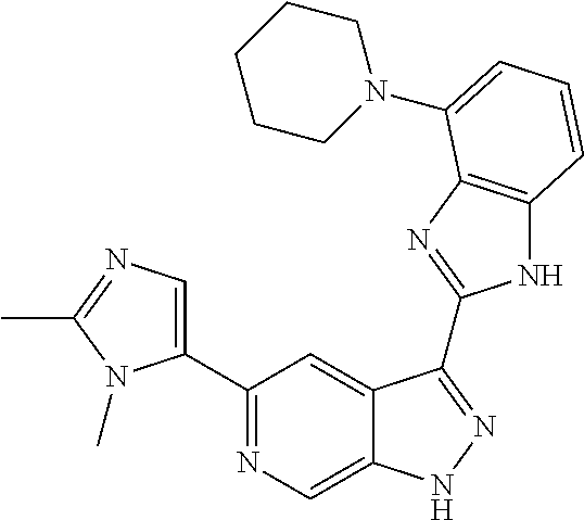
C1(C2=NC=C3C(=C2)C(C2=NC4=C(N2)C=CC=C4N2CCCCC2)=NN3)=CN=C(C)N1C
